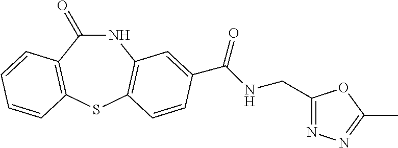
C1(=O)NC2=C(SC3=C1C=CC=C3)C=CC(C(NCC1=NN=C(C)O1)=O)=C2
